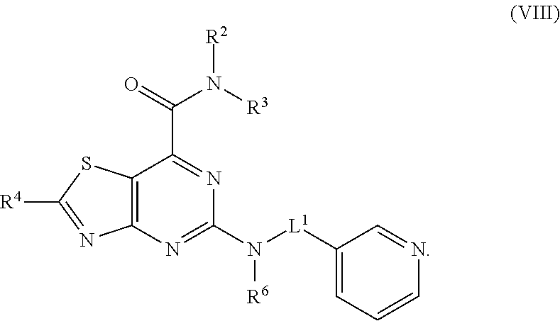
C12=C(N=C(N([L1]C3=CC=CN=C3)[R6])N=C1C(=O)N([R3])[R2])N=C([R4])S2
